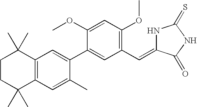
C1CC(C)(C)C2=C(C1(C)C)C=C(C1=CC(C=C3NC(=S)NC3=O)=C(OC)C=C1OC)C(C)=C2
